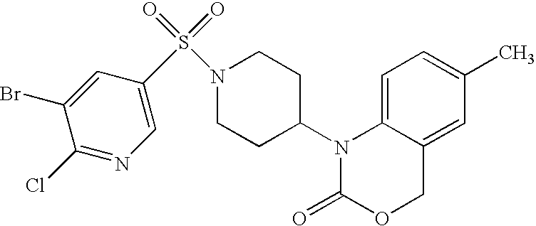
C1=C2C(=CC(C)=C1)COC(=O)N2C1CCN(S(=O)(=O)C2=CN=C(Cl)C(Br)=C2)CC1
